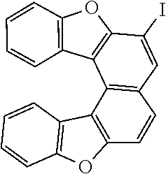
C1=CC2=C(C3=C1C=C(I)C1=C3C3=C(C=CC=C3)O1)C1=C(O2)C=CC=C1
